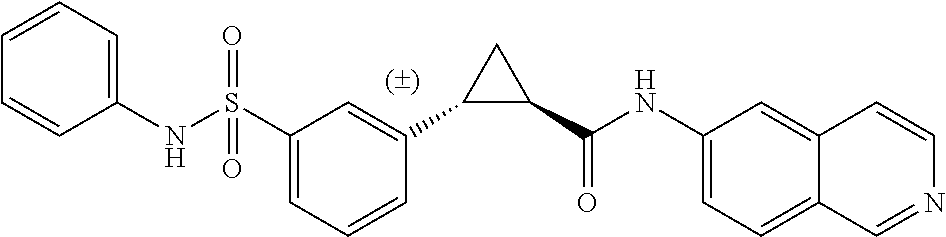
C1(S(NC2=CC=CC=C2)(=O)=O)=CC=CC(C2C(C(NC3=CC=C4C(=C3)C=CN=C4)=O)C2)=C1
